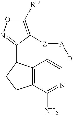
C1([R1a])=C([Z][A]B)C(C2C3=C(CC2)C(N)=NC=C3)=NO1
